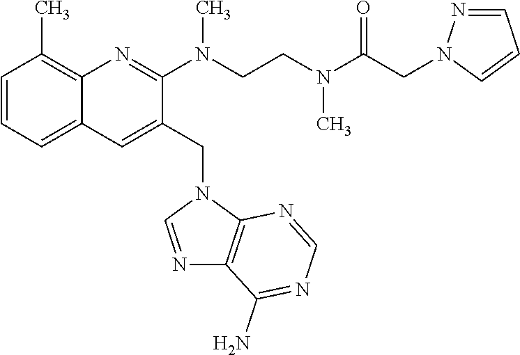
C1=CC=C2C(=C1C)N=C(N(CCN(C(CN1N=CC=C1)=O)C)C)C(CN1C=NC3=C1N=CN=C3N)=C2
